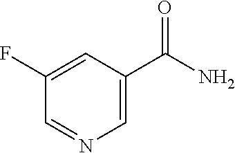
C1=C(C(=O)N)C=C(F)C=N1
